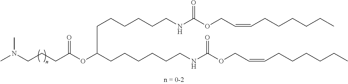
O(C(CCCCCCNC(OCC=CCCCCCC)=O)CCCCCCNC(OCC=CCCCCCC)=O)C(CCCN(C)C)=O
